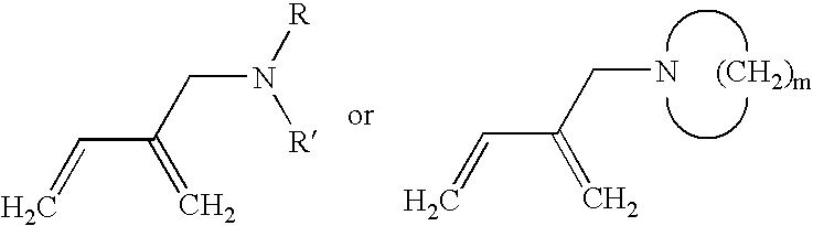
C=CC(=C)CN.[(CH2)m].C=CC(=C)CN([R])[R]
